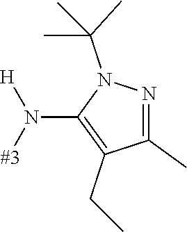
C1(N([#3])[H])=C(CC)C(C)=NN1C(C)(C)C
